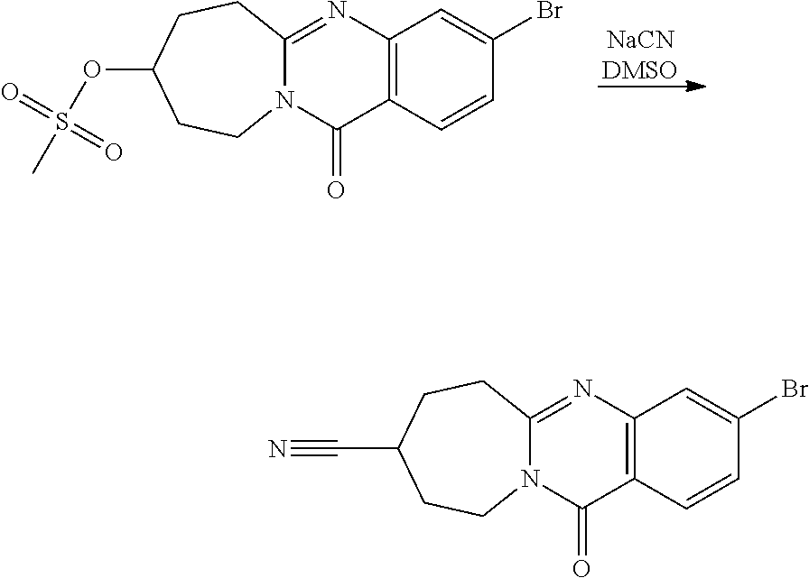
[NaCNDMSO].N12C(=NC3=C(C1=O)C=CC(Br)=C3)CCC(OS(C)(=O)=O)CC2.N12C(=NC3=C(C1=O)C=CC(Br)=C3)CCC(C#N)CC2
